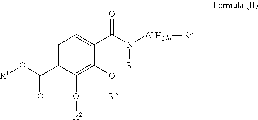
C1=C(C(O[R1])=O)C(O[R2])=C(O[R3])C(C(N([(CH2)n][R5])[R4])=O)=C1
